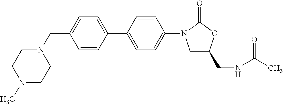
C1(CN2CCN(C)CC2)=CC=C(C2=CC=C(N3CC(CNC(C)=O)OC3=O)C=C2)C=C1
